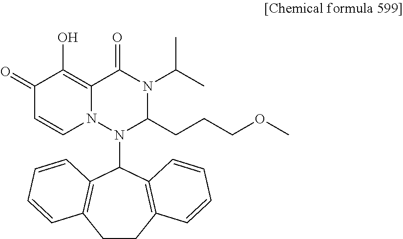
C1(=O)C=CN2C(=C1O)C(=O)N(C(C)C)C(CCCOC)N2C1C2=C(CCC3=C1C=CC=C3)C=CC=C2
